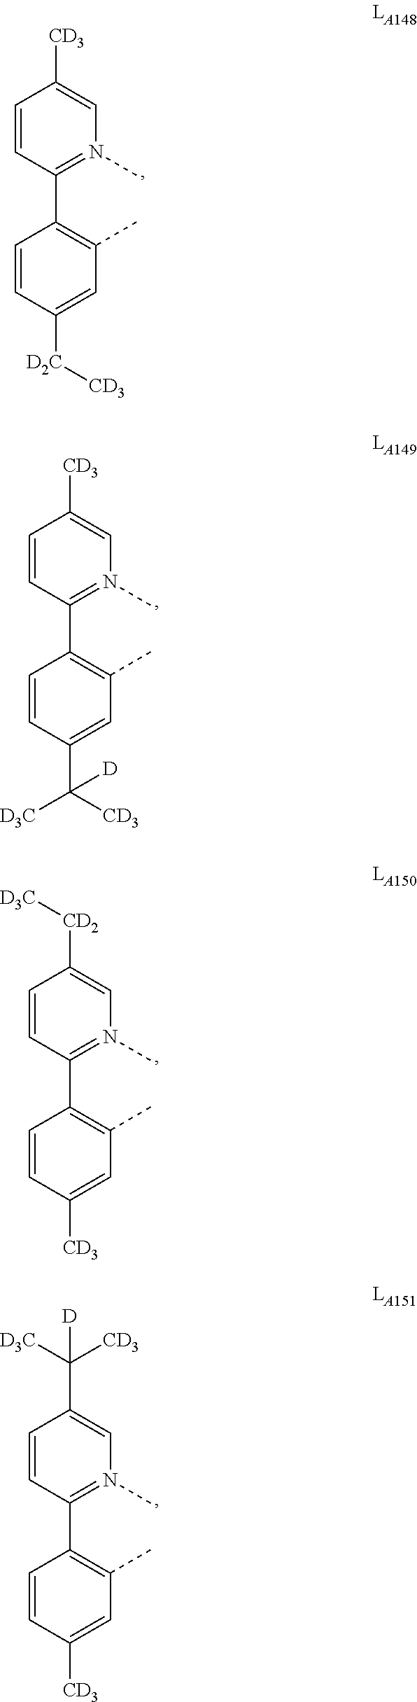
C1=CC(C2=C(C)C=C([D2C][CD3])C=C2)=N(C)C=C1[CD3].C1=CC(C2=C(C)C=C(C([CD3])([D3C])[D])C=C2)=N(C)C=C1[CD3].C1=CC(C2=C(C)C=C([CD3])C=C2)=N(C)C=C1[CD2][D3C].C1=CC(C2=C(C)C=C([CD3])C=C2)=N(C)C=C1C([D3C])([CD3])[D]
